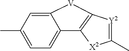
C1(C)=CC=C2C(=C1)[V]C1=C2[X2]C(C)=[Y2]1
